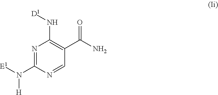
N1=C(N([H])[E1])N=CC(C(N)=O)=C1N[D1]
